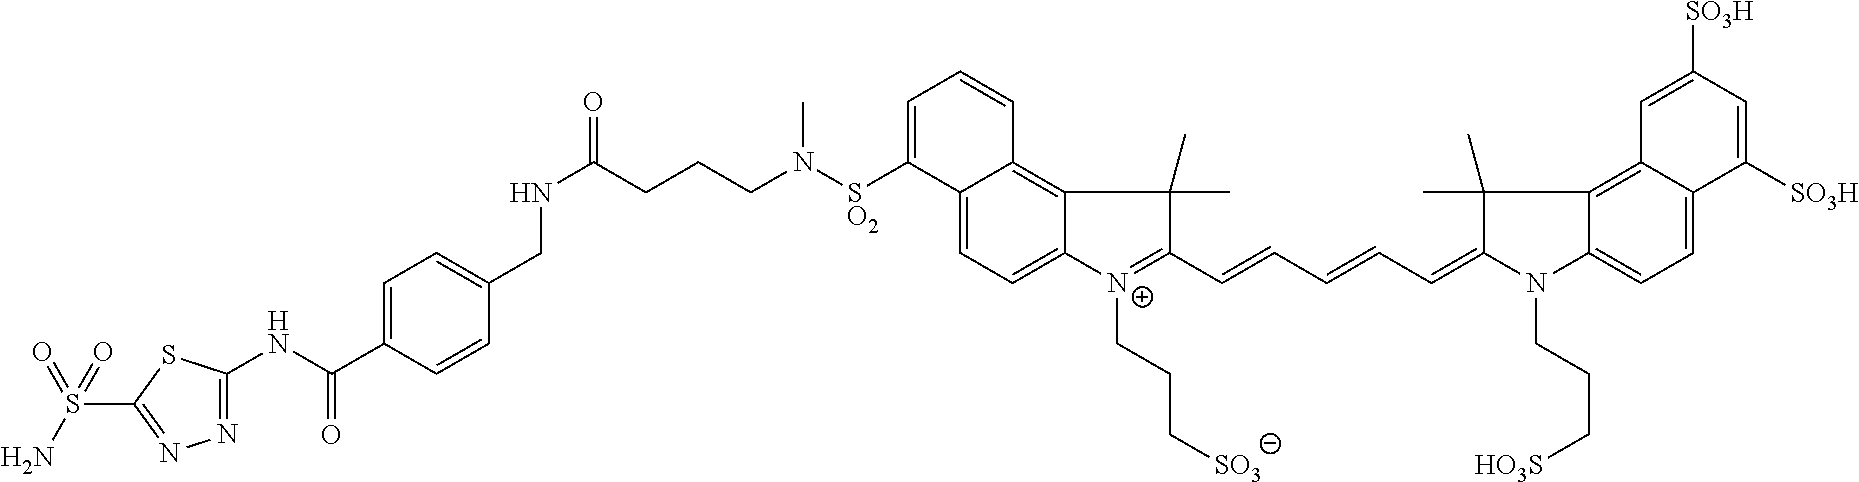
C12=CC=C3C(=C1C=CC=C2[SO2]N(CCCC(NCC1=CC=C(C(NC2=NN=C(S(N)(=O)=O)S2)=O)C=C1)=O)C)C(C)(C)C(C=CC=CC=C1N(CCC[HO3S])C2=CC=C4C(=C2C1(C)C)C=C([SO3H])C=C4[SO3H])=[N+]3CCC[SO3]
